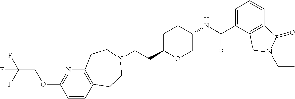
C(CC1OCC(NC(C2=CC=CC3=C2CN(CC)C3=O)=O)CC1)N1CCC2=C(N=C(OCC(F)(F)F)C=C2)CC1
